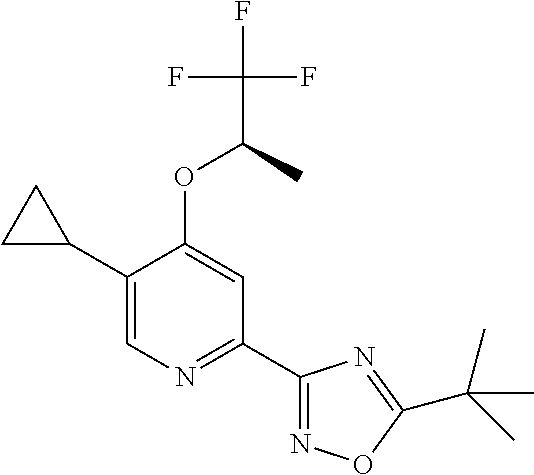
C1(C2CC2)=CN=C(C2=NOC(C(C)(C)C)=N2)C=C1OC(C(F)(F)F)C
